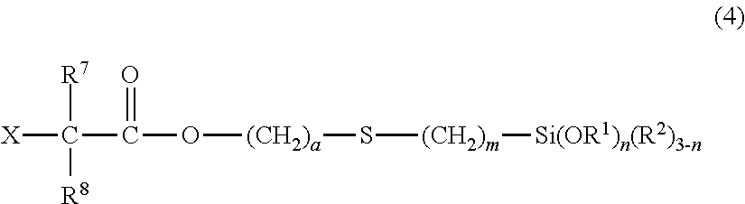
[X]C(C(O[(CH2)a]S[(CH2)m][Si(OR1)n(R2)3-n])=O)([R7])[R8]
